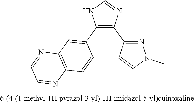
C1=NC(C2=NN(C)C=C2)=C(C2=CC3=C(C=C2)N=CC=N3)N1
